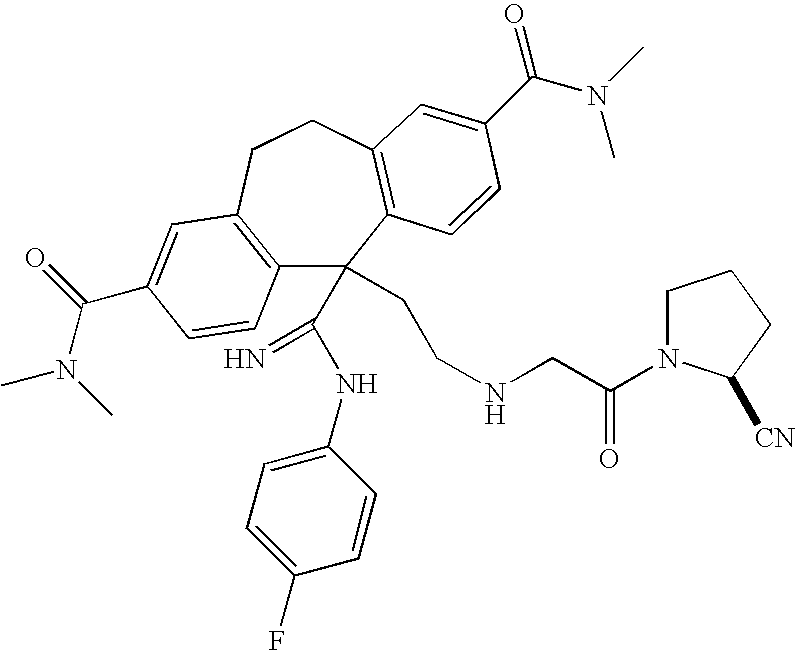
C12=C(CCC3=C(C1(C(NC1=CC=C(F)C=C1)=N)CCNCC(=O)N1CCCC1[CN])C=CC(C(=O)N(C)C)=C3)C=C(C(N(C)C)=O)C=C2
